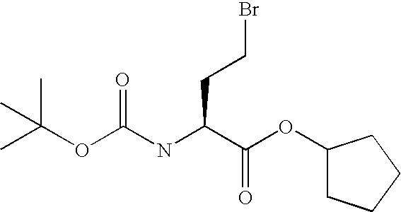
C(CCBr)(C(OC1CCCC1)=O)NC(OC(C)(C)C)=O
